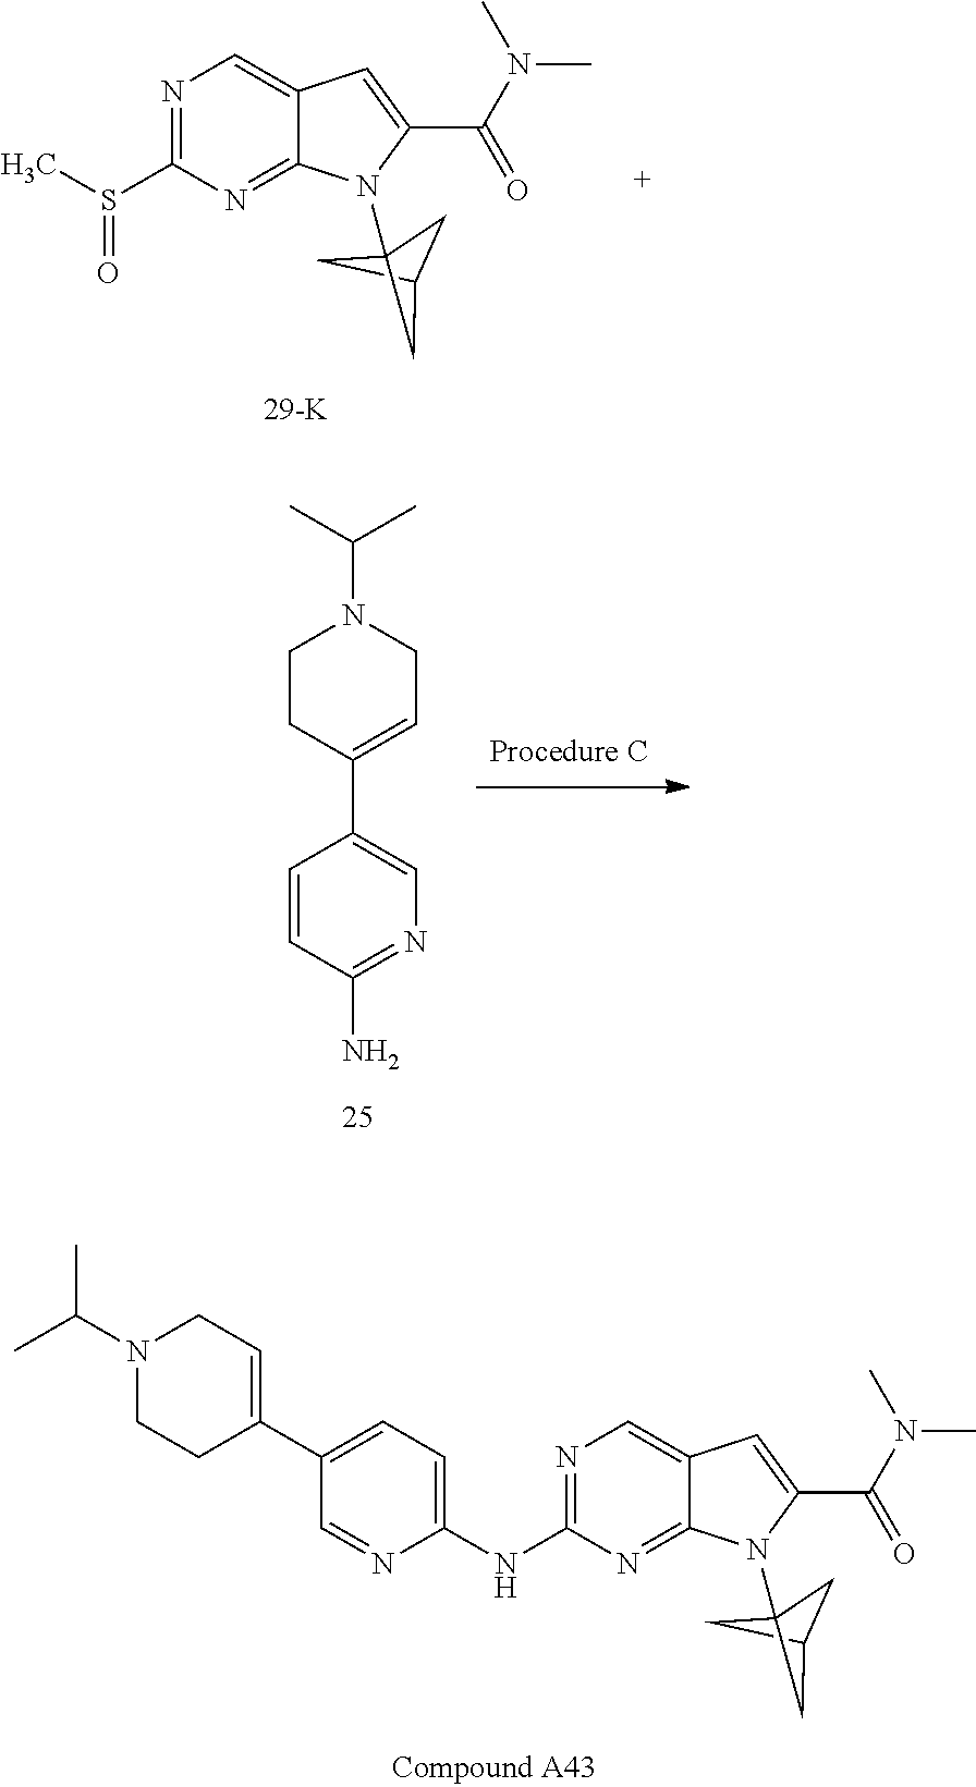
N1=C(S(C)=O)N=C2C(=C1)C=C(C(N(C)C)=O)N2C12CC(C1)C2.C1=C(NC2=NC=C3C(=N2)N(C24CC(C2)C4)C(C(N(C)C)=O)=C3)N=CC(C2=CCN(C(C)C)CC2)=C1.N1=C(N)C=CC(C2=CCN(C(C)C)CC2)=C1
